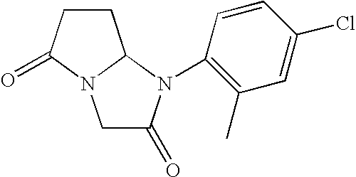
C1C(=O)N(C2=C(C)C=C(Cl)C=C2)C2N1C(=O)CC2
